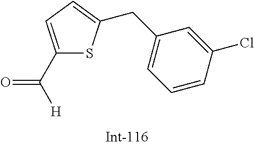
C([H])(=O)C1=CC=C(CC2=CC=CC(Cl)=C2)S1
